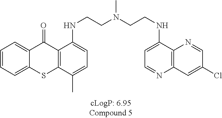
C1=CC=C2C(=C1)C(=O)C1=C(S2)C(C)=CC=C1NCCN(CCNC1=CC=NC2=C1N=CC(Cl)=C2)C
